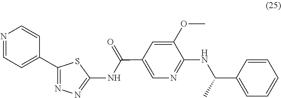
C1(C2=NN=C(NC(=O)C3=CN=C(NC(C4=CC=CC=C4)C)C(OC)=C3)S2)=CC=NC=C1
